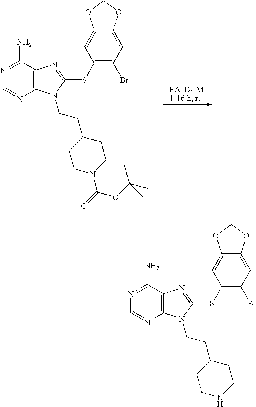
N1=C(N)C2=C(N=C1)N(CCC1CCN(C(=O)OC(C)(C)C)CC1)C(SC1=C(Br)C=C3C(=C1)OCO3)=N2.N1=C(N)C2=C(N=C1)N(CCC1CCNCC1)C(SC1=C(Br)C=C3C(=C1)OCO3)=N2
